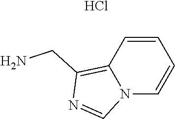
C1=CC2=C(CN)N=CN2C=C1.Cl
